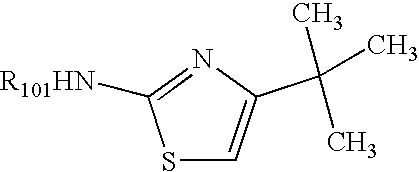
S1C=C(C(C)(C)C)N=C1[R101HN]
